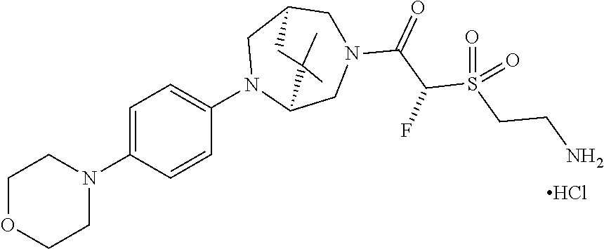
CC1(C)C2N(C3=CC=C(N4CCOCC4)C=C3)CC(CN(C(C(S(CCN)(=O)=O)F)=O)C2)C1.Cl
